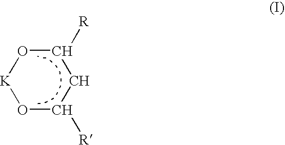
[K]1OC([R])CC([R])O1
